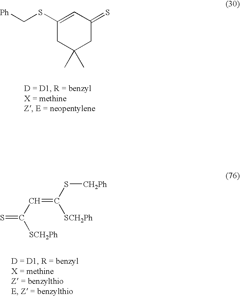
[Ph]CSC1=CC(=S)CC(C)(C)C1.S=C(C=C(S[CH2Ph])[SCH2Ph])[SCH2Ph]
